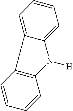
C1=CC=C2C(=C1)N([H])C1=C2C=CC=C1
